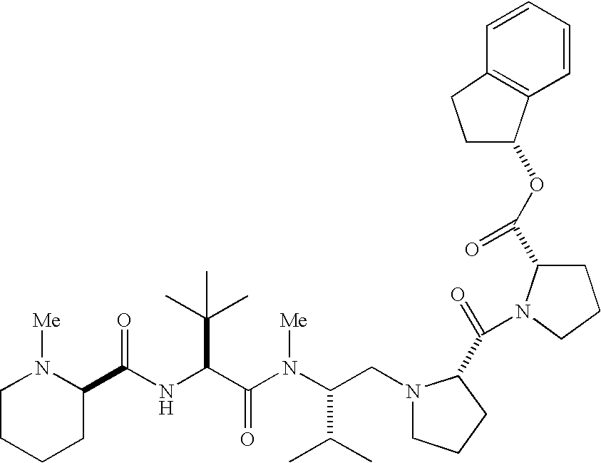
N(C(C(N(C(C(C)C)CN1CCCC1C(=O)N1C(C(=O)OC2CCC3=C2C=CC=C3)CCC1)[Me])=O)C(C)(C)C)C(=O)C1N([Me])CCCC1
